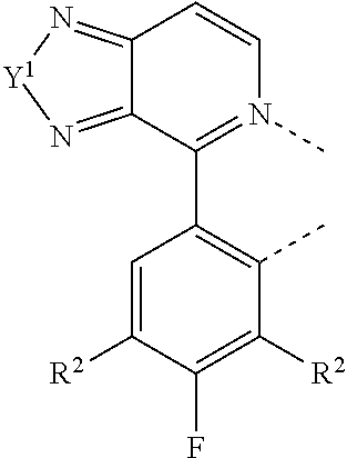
C12=N[Y1]N=C1C(C1=C(C)C([R2])=C(F)C([R2])=C1)=N(C)C=C2
